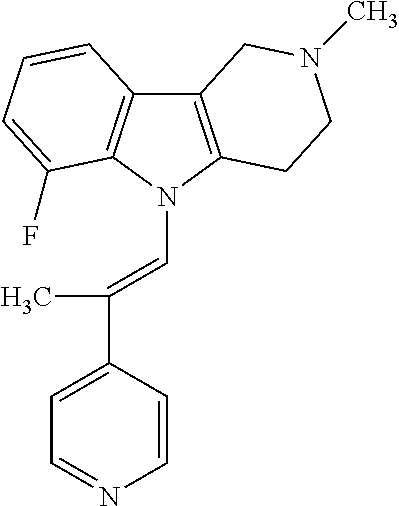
C12=C(N(C=C(C3=CC=NC=C3)C)C3=C1C=CC=C3F)CCN(C)C2
